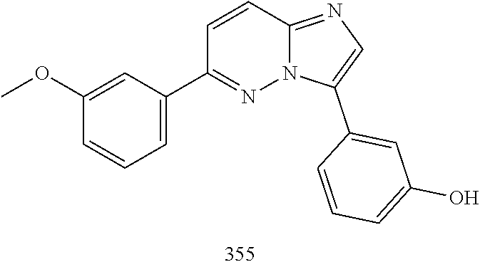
COC1=CC(C2=NN3C(=NC=C3C3=CC(O)=CC=C3)C=C2)=CC=C1
